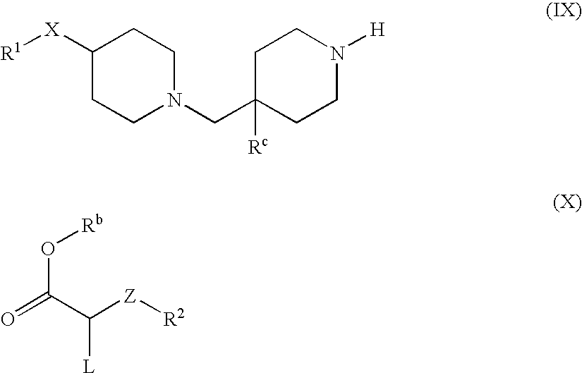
C1([X][R1])CCN(CC2([Rc])CCN([H])CC2)CC1.O=C(C([Z][R2])[L])O[Rb]
